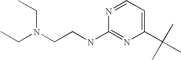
N(CCNC1=NC(C(C)(C)C)=CC=N1)(CC)CC
